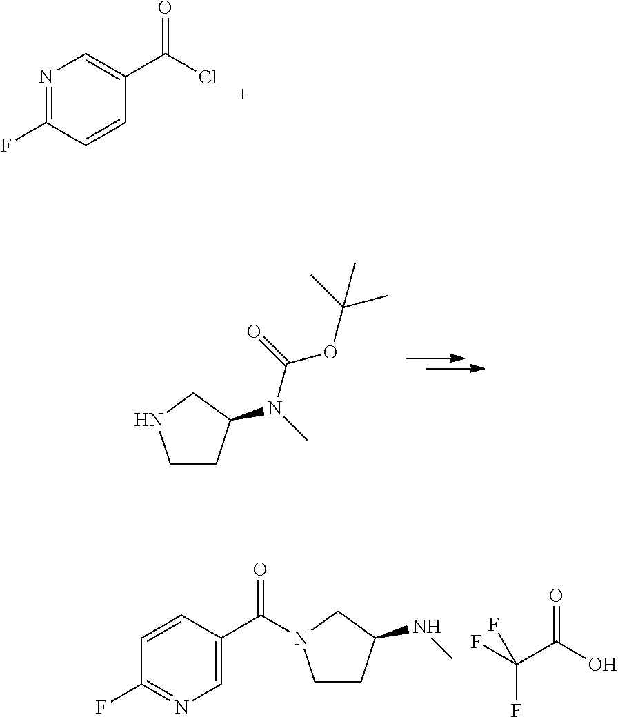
N1=C(F)C=CC(C(=O)Cl)=C1.C1CC(N(C(OC(C)(C)C)=O)C)CN1.C1=CC(C(=O)N2CCC(NC)C2)=CN=C1F.FC(F)(C(=O)O)F
